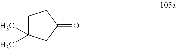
CC1(C)CCC(=O)C1
